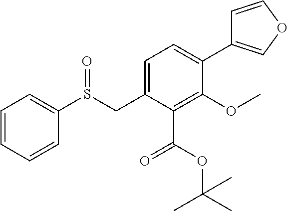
C1=CC=CC(S(CC2=CC=C(C3=COC=C3)C(OC)=C2C(=O)OC(C)(C)C)=O)=C1
